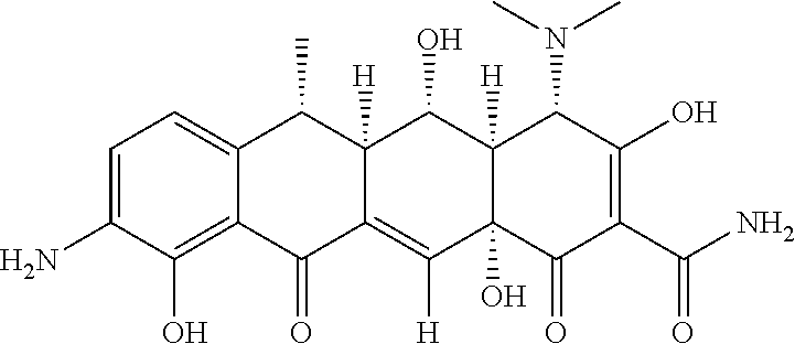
C1=C(N)C(O)=C2C(=C1)C(C)C1([H])C(=C([H])C3(O)C([H])(C1O)C(N(C)C)C(O)=C(C(N)=O)C3=O)C2=O
